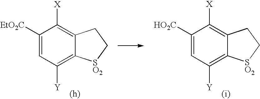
C1([EtO2C])=CC([Y])=C2C(=C1[X])CC[SO2]2.C1([HO2C])=CC([Y])=C2C(=C1[X])CC[SO2]2
